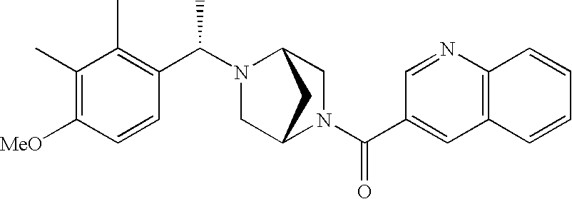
C12=C(N=CC(C(N3CC4N(C(C5=C(C)C(C)=C([MeO])C=C5)C)CC3C4)=O)=C1)C=CC=C2
